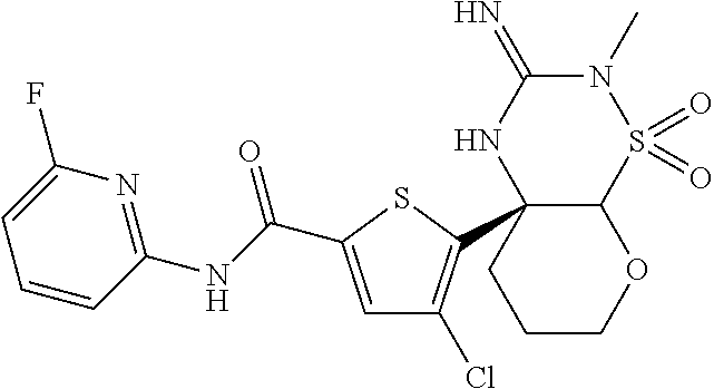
N1(C)C(=N)NC2(C3=C(Cl)C=C(C(=O)NC4=NC(F)=CC=C4)S3)C(S1(=O)=O)OCCC2
